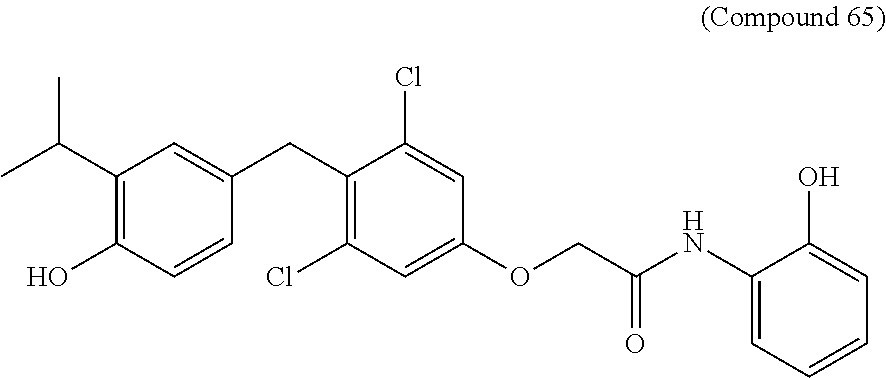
C1(O)=CC=CC=C1NC(COC1=CC(Cl)=C(CC2=CC(C(C)C)=C(O)C=C2)C(Cl)=C1)=O
